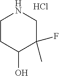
C1CC(O)C(F)(C)CN1.Cl
